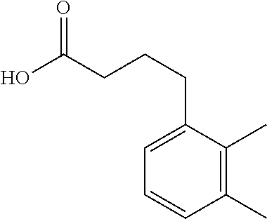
C1(CCCC(O)=O)=CC=CC(C)=C1C
